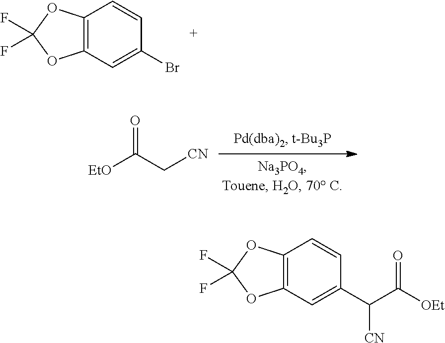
C12=C(C=C(Br)C=C1)OC(F)(F)O2.O=C(C[CN])[EtO].C12=C(C=C(C(C([OEt])=O)[CN])C=C1)OC(F)(F)O2
